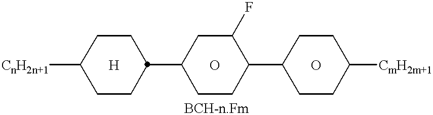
[CnH2n+1]C1CCC(C2CCC(C3CCC([CmH2m+1])CC3)C(F)C2)CC1.[H].O.O
